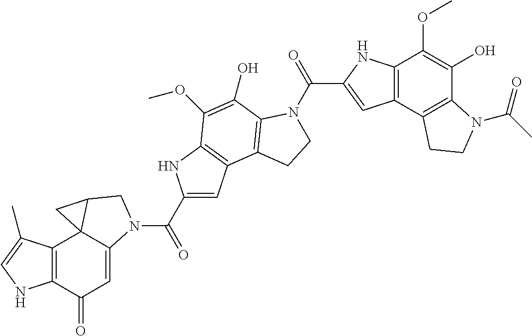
C12=C(C(C)=CN1)C13C(=CC2=O)N(C(C2=CC4=C(N2)C(OC)=C(O)C2=C4CCN2C(=O)C2=CC4=C(N2)C(OC)=C(O)C2=C4CCN2C(=O)C)=O)CC1C3
